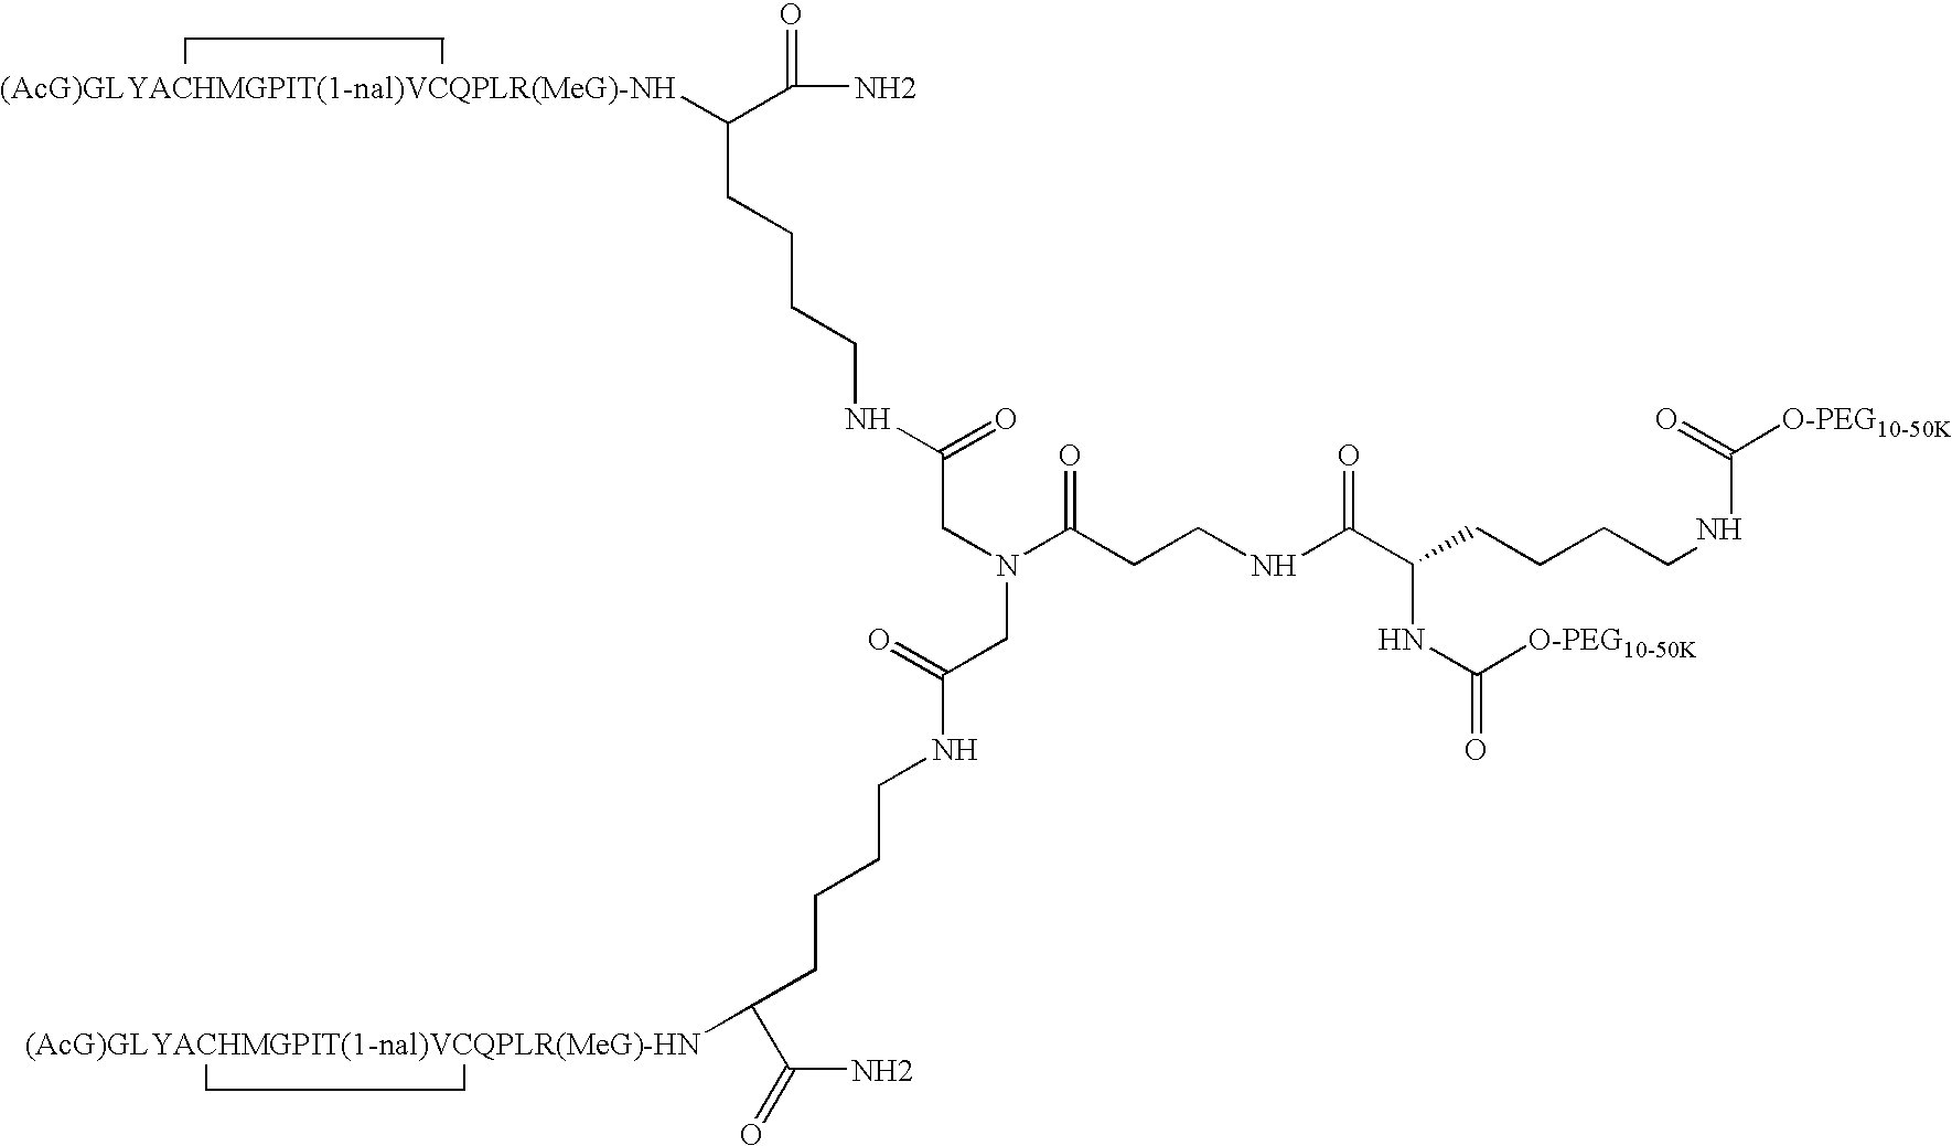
NC(=O)C([(AcG)GLYACHMGPIT(1-nal)VCQPLR(MeG)-NH])CCCCNC(=O)CN(CC(=O)NCCCCC(C(N)=O)[(AcG)GLYACHMGPIT(1-nal)VCQPLR(MeG)-HN])C(CCNC(=O)C(NC([O-PEG10-50K])=O)CCCCNC(=O)[O-PEG10-50K])=O
